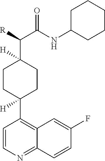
C1CC(C2=C3C(=NC=C2)C=CC(F)=C3)([H])CCC1(C(C(=O)NC1CCCCC1)[R])[H]
